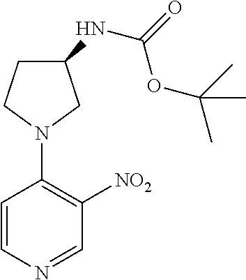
C1=CN=CC([NO2])=C1N1CC(NC(=O)OC(C)(C)C)CC1
